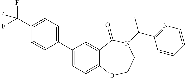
C1(C2=CC=C(C(F)(F)F)C=C2)=CC=C2C(=C1)C(=O)N(C(C1=NC=CC=C1)C)CCO2
